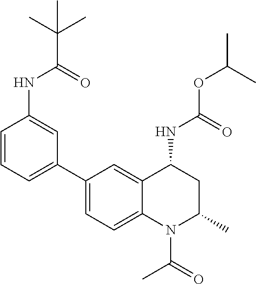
C(OC(C)C)(=O)NC1CC(C)N(C(C)=O)C2=CC=C(C3=CC=CC(NC(C(C)(C)C)=O)=C3)C=C12
